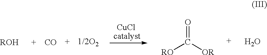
[CO].O=C([OR])[RO].[H2O]
